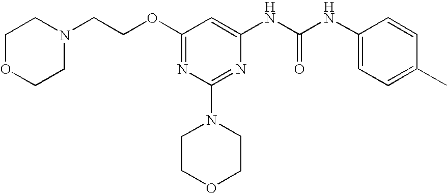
O(C1=NC(N2CCOCC2)=NC(NC(NC2=CC=C(C)C=C2)=O)=C1)CCN1CCOCC1
